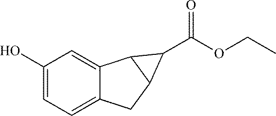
C12=CC=C(O)C=C1C1C(C2)C1C(OCC)=O
